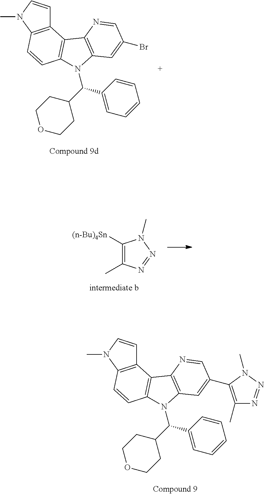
C(C1CCOCC1)(C1=CC=CC=C1)N1C2=C(C3=C(N(C)C=C3)C=C2)C2=C1C=C(Br)C=N2.C1([(n-Bu)4Sn])=C(C)N=NN1C.C(C1CCOCC1)(C1=CC=CC=C1)N1C2=C(C3=C(N(C)C=C3)C=C2)C2=C1C=C(C1=C(C)N=NN1C)C=N2
